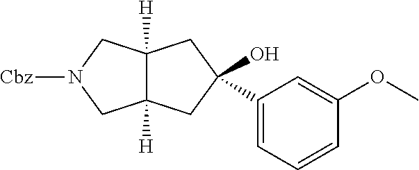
C12([H])C([H])(CC(O)(C3=CC=CC(OC)=C3)C1)CN([Cbz])C2
